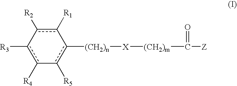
c1([R4])c([R3])-c([R2])c([R1])-c([(CH2)n][X][(CH2)m]C([Z])=O)c-1[R5]
